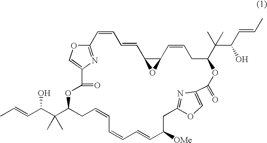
CC=CC(C(C1CC=CC=CC=CC([OMe])CC2=NC(=CO2)C(=O)OC(C(C(C=CC)O)(C)C)CC=CC2C(C=CC=CC3=NC(=CO3)C(=O)O1)O2)(C)C)O
